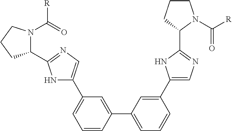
C1=CC(C2=CC=CC(C3=CN=C(C4N(C([R])=O)CCC4)N3)=C2)=CC(C2=CN=C(C3N(C(=O)[R])CCC3)N2)=C1
